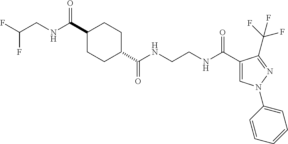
C1(C(=O)NCC(F)F)CCC(C(NCCNC(C2=CN(C3=CC=CC=C3)N=C2C(F)(F)F)=O)=O)CC1
